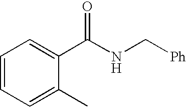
C1(C(NC[Ph])=O)=CC=CC=C1C
